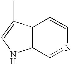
C12=C(C=NC=C1)NC=C2C
